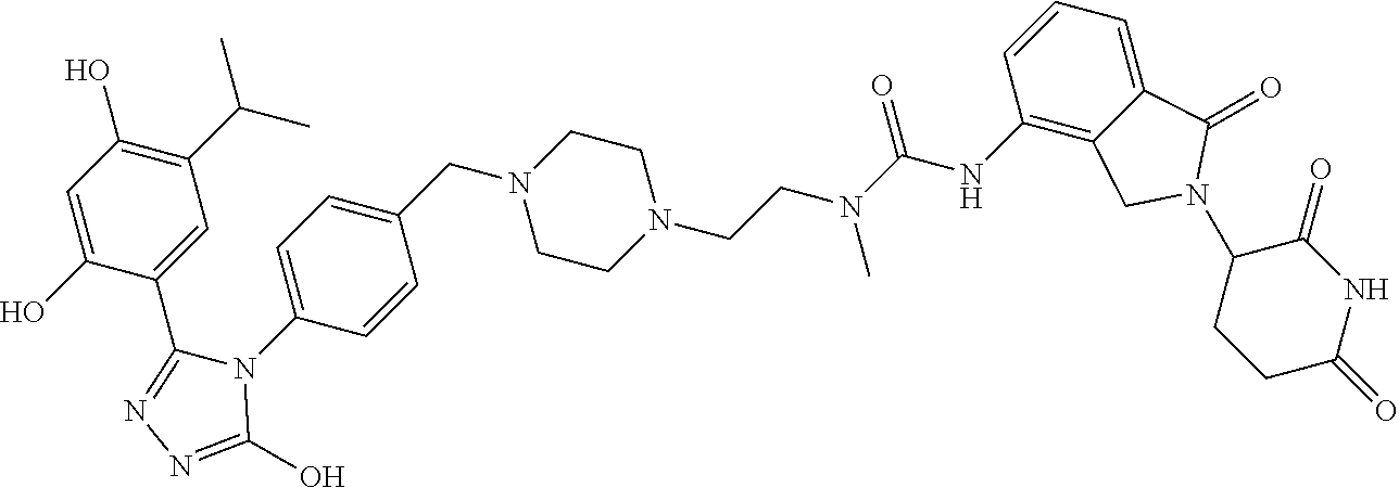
C1(C(C)C)=C(O)C=C(O)C(C2=NN=C(O)N2C2=CC=C(CN3CCN(CCN(C(=O)NC4=C5C(=CC=C4)C(=O)N(C4CCC(=O)NC4=O)C5)C)CC3)C=C2)=C1
